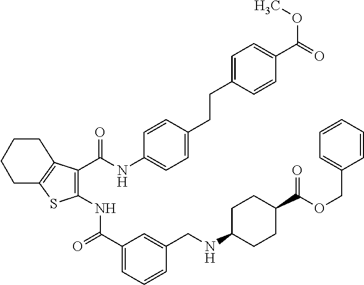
C1(C(=O)NC2=C(C(NC3=CC=C(CCC4=CC=C(C(=O)OC)C=C4)C=C3)=O)C3=C(S2)CCCC3)=CC=CC(CNC2CCC(C(OCC3=CC=CC=C3)=O)CC2)=C1
